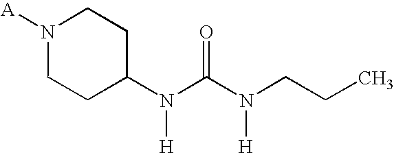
[A]N1CCC(N(C(N(CCC)[H])=O)[H])CC1
